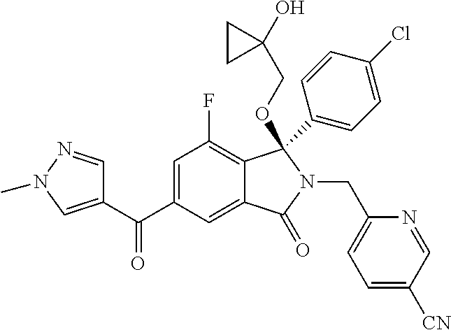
C1=C(C(=O)C2=CN(C)N=C2)C=C2C(=C1F)C(C1=CC=C(Cl)C=C1)(OCC1(O)CC1)N(CC1=CC=C([CN])C=N1)C2=O
